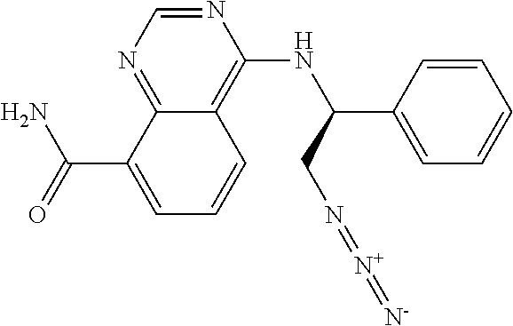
C(C1=CC=CC2=C(NC(C3=CC=CC=C3)CN=[N+]=[N-])N=CN=C12)(N)=O
